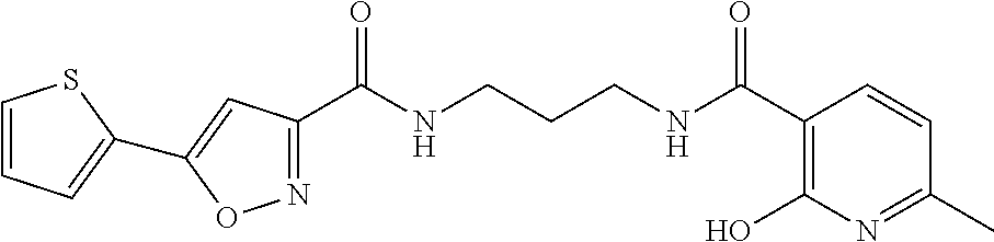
C1(C(NCCCNC(C2=C(O)N=C(C)C=C2)=O)=O)=NOC(C2=CC=CS2)=C1
